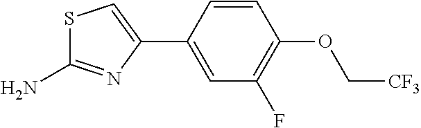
C1=C(C2=CSC(N)=N2)C=CC(OC[CF3])=C1F
